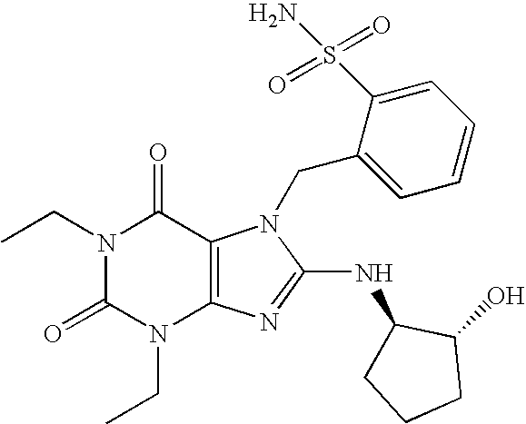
N1(CC)C(=O)N(CC)C2=C(C1=O)N(CC1=CC=CC=C1S(=O)(=O)N)C(NC1CCCC1O)=N2
